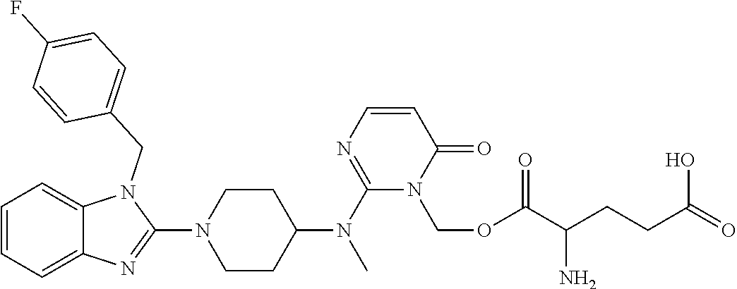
C1=CC=C2C(=C1)N(CC1=CC=C(F)C=C1)C(N1CCC(N(C)C3=NC=CC(=O)N3COC(C(CCC(=O)O)N)=O)CC1)=N2
